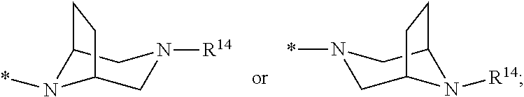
C12N(*)C(CN([R14])C1)CC2.C12N([R14])C(CN(*)C1)CC2
